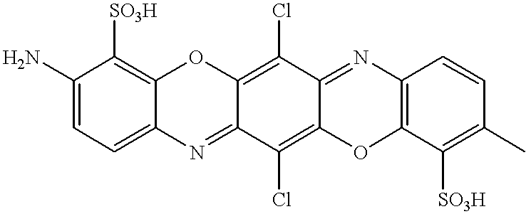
C1=C(N)C([SO3H])=C2C(=C1)N=C1C(=C(Cl)C3=NC4=C(OC3=C1Cl)C([SO3H])=C(C)C=C4)O2
